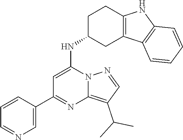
C1(C2=CN=CC=C2)=NC2=C(C(C)C)C=NN2C(NC2CC3=C(CC2)NC2=C3C=CC=C2)=C1
